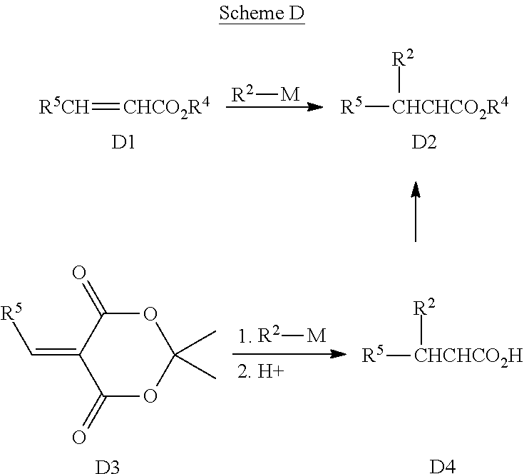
[R5CH]=[CHCO2R4].[D1].[R2][M].[R5][CHCHCO2R4][R2].[D2].[R2][M].[R5][CHCHCO2H][R2].[D4].O1C(=O)C(=C[R5])C(=O)OC1(C)C.[D3]
